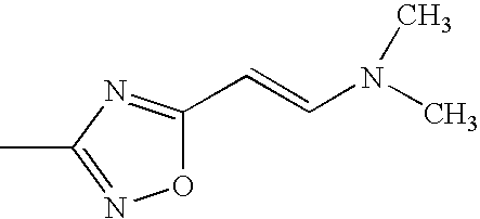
O1C(C=CN(C)C)=NC(C)=N1
